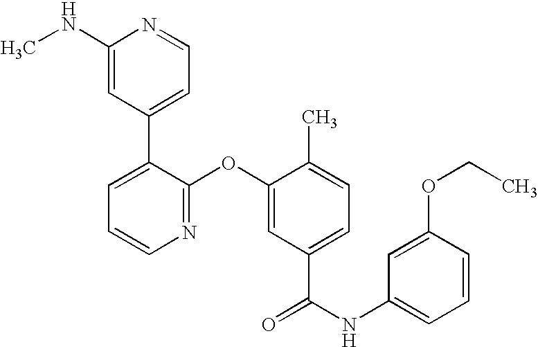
N1=C(OC2=CC(C(NC3=CC=CC(OCC)=C3)=O)=CC=C2C)C(C2=CC=NC(NC)=C2)=CC=C1
